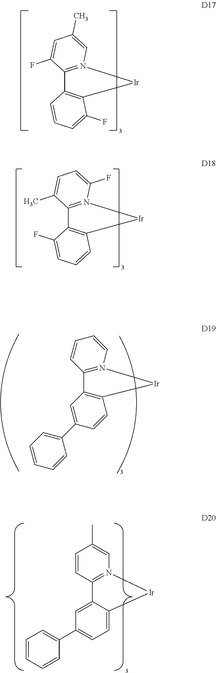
C12=N([Ir]C3=C1C=CC=C3F)C=C(C)C=C2F.C12=N([Ir]C3=C1C(F)=CC=C3)C(F)=CC=C2C.C12=N(C=CC=C1)[Ir]C1=C2C=C(C2=CC=CC=C2)C=C1.C1=CC2=N(C=C1C)[Ir]C1=CC=C(C3=CC=CC=C3)C=C21
